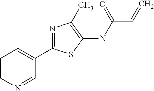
N1=CC(C2=NC(C)=C(NC(C=C)=O)S2)=CC=C1
